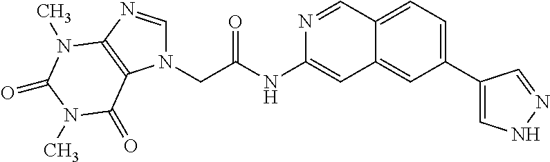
C(C(NC1=CC2=CC(C3=CNN=C3)=CC=C2C=N1)=O)N1C=NC2=C1C(=O)N(C)C(=O)N2C
